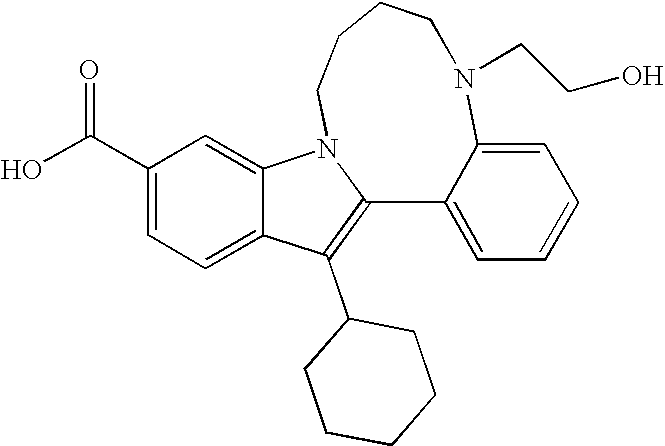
C1(C(O)=O)=CC=C2C(=C1)N1CCCCN(CCO)C3=CC=CC=C3C1=C2C1CCCCC1
